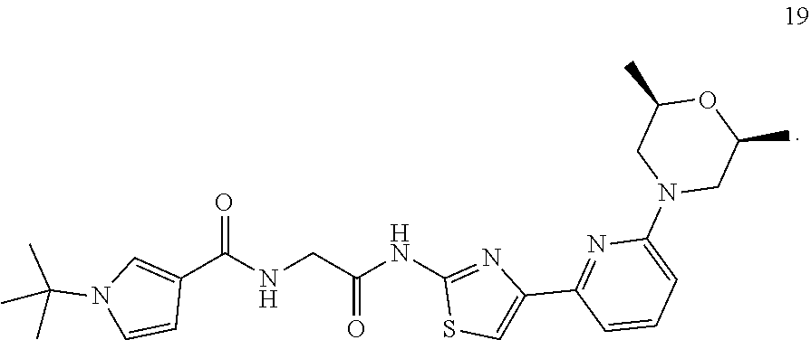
C1(C(NCC(NC2=NC(C3=NC(N4CC(C)OC(C)C4)=CC=C3)=CS2)=O)=O)=CN(C(C)(C)C)C=C1
